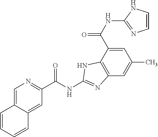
C12=CN=C(C(NC3=NC4=C(C(C(NC5=NC=CN5)=O)=CC(C)=C4)N3)=O)C=C1C=CC=C2
